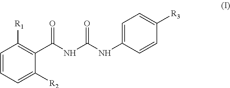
C1=CC=C([R2])C(C(NC(NC2=CC=C([R3])C=C2)=O)=O)=C1[R1]
